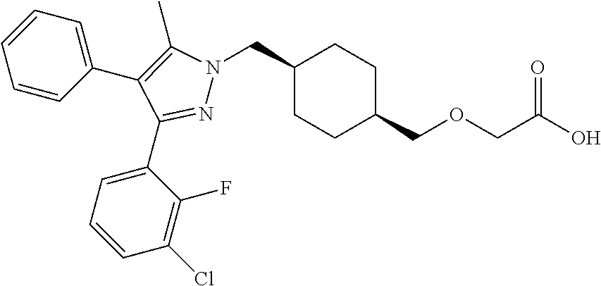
C1(CN2N=C(C3=CC=CC(Cl)=C3F)C(C3=CC=CC=C3)=C2C)CCC(COCC(O)=O)CC1
